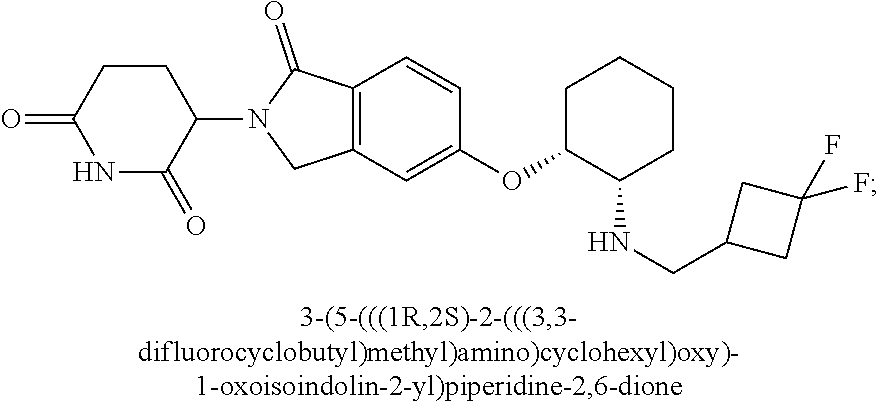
C1CC(=O)NC(=O)C1N1CC2=C(C1=O)C=CC(OC1C(NCC3CC(F)(F)C3)CCCC1)=C2
